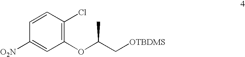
O(C(C[OTBDMS])C)C1=C(Cl)C=CC([NO2])=C1
